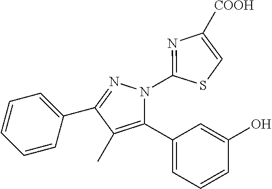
C1=CC=C(C2=NN(C3=NC([COOH])=CS3)C(C3=CC=CC(O)=C3)=C2C)C=C1
